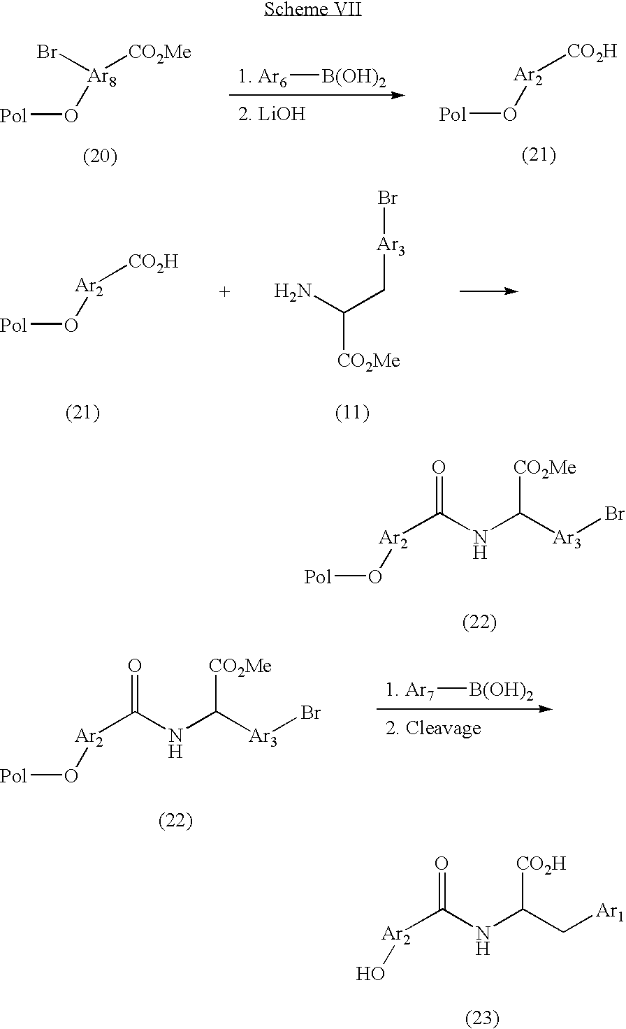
Br[Ar8]([CO2Me])O[Pol].[1. Ar6][B(OH)2].[Ar2]([CO2H])O[Pol].[Ar2]([CO2H])O[Pol].C([CO2Me])(N)C[Ar3]Br.[Ar2](C(=O)NC([Ar3]Br)[CO2Me])O[Pol].[Ar2](C(=O)NC([Ar3]Br)[CO2Me])O[Pol].[1. Ar7][B(OH)2].[Ar2](C(=O)NC(C[Ar1])[CO2H])O
